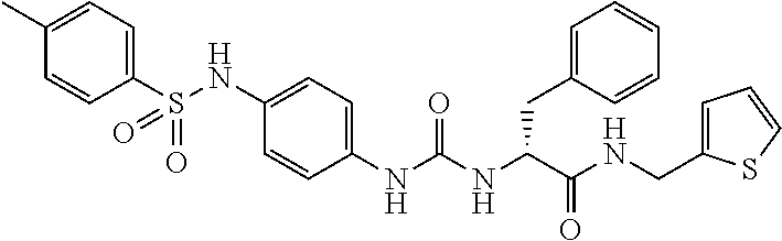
C1(C)=CC=C(S(NC2=CC=C(NC(NC(C(NCC3=CC=CS3)=O)CC3=CC=CC=C3)=O)C=C2)(=O)=O)C=C1
